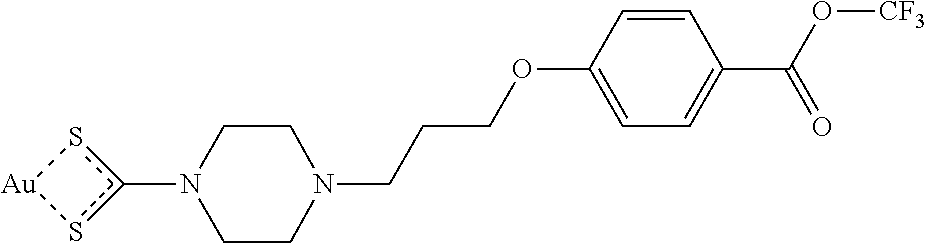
c1(N2CCN(CCCOC3=CC=C(C(=O)O[CF3])C=C3)CC2)s[Au]s1
